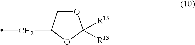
O1CC(CC)OC1([R13])[R13]
